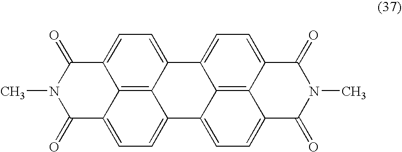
C12=CC=C3C4=C1C(=CC=C4C1=CC=C4C5=C1C3=CC=C5C(=O)N(C)C4=O)C(=O)N(C)C2=O
